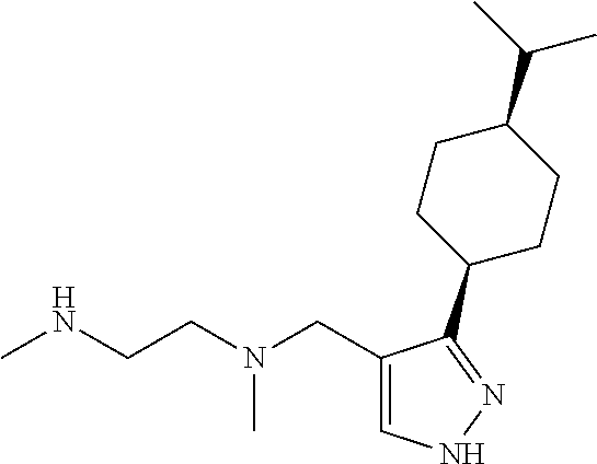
CNCCN(CC1=CNN=C1C1CCC(C(C)C)CC1)C
